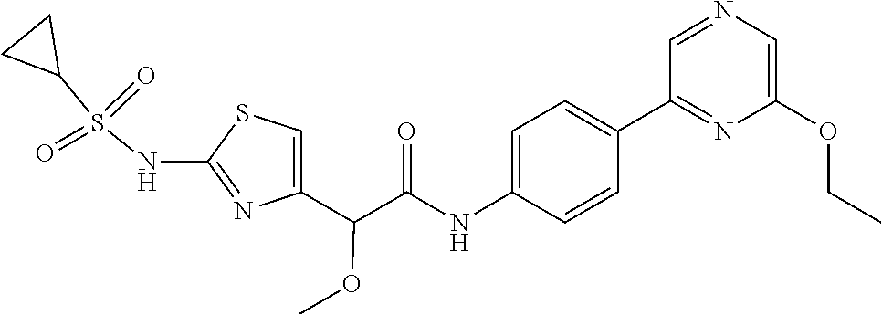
C1=C(C(C(NC2=CC=C(C3=NC(OCC)=CN=C3)C=C2)=O)OC)N=C(NS(C2CC2)(=O)=O)S1
